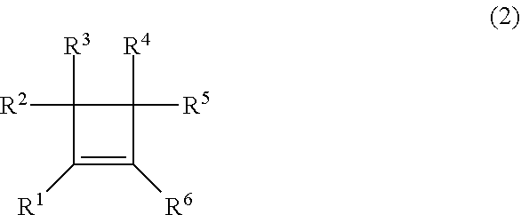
C1([R1])=C([R6])C([R4])([R5])C1([R2])[R3]
